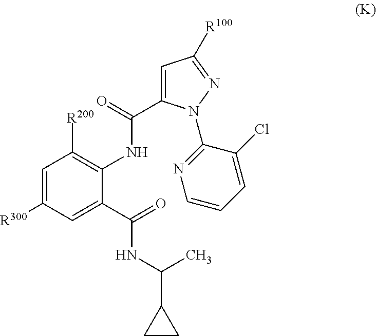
C1=C([R300])C=C(C(NC(C)C2CC2)=O)C(NC(=O)C2=CC([R100])=NN2C2=NC=CC=C2Cl)=C1[R200]
